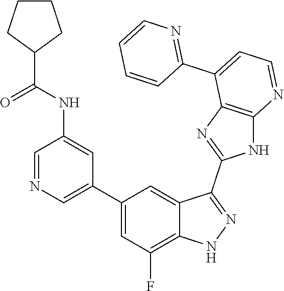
C1=NC=C(C2=CC(F)=C3C(=C2)C(C2=NC4=C(N2)N=CC=C4C2=NC=CC=C2)=NN3)C=C1NC(=O)C1CCCC1
